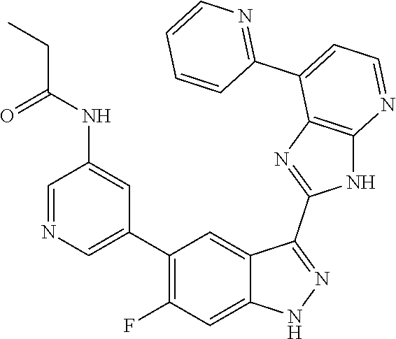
C1=NC=C(C2=C(F)C=C3C(=C2)C(C2=NC4=C(N2)N=CC=C4C2=NC=CC=C2)=NN3)C=C1NC(=O)CC
